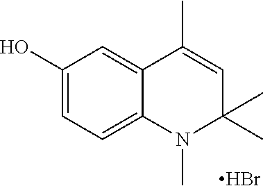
C1(O)=CC=C2C(=C1)C(C)=CC(C)(C)N2C.Br
